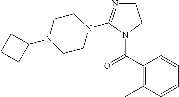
C1N=C(N2CCN(C3CCC3)CC2)N(C(C2=C(C)C=CC=C2)=O)C1
